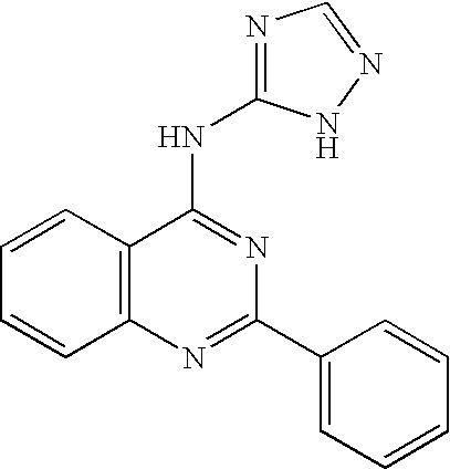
C12=C(N=C(C3=CC=CC=C3)N=C1NC1=NC=NN1)C=CC=C2
